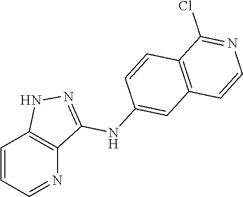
C1=CC=NC2=C1NN=C2NC1=CC2=C(C=C1)C(Cl)=NC=C2
